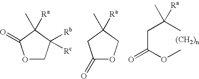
O1CC([Rb])([Rc])C(C)([Ra])C1=O.C1(=O)OCC(C)([Ra])C1.C(C(OC)=O)C(C)(C)[Ra]
